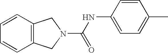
C12=C(C=CC=C1)CN(C(NC1=CC=C(C)C=C1)=O)C2
